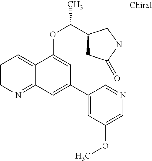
C1=CN=C2C(=C1)C(OC(C1CC(=O)NC1)C)=CC(C1=CC(OC)=CN=C1)=C2
